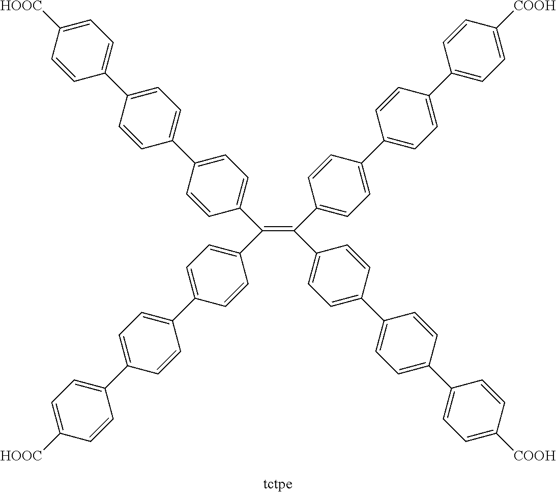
C(=C(C1=CC=C(C2=CC=C(C3=CC=C([COOH])C=C3)C=C2)C=C1)C1=CC=C(C2=CC=C(C3=CC=C([COOH])C=C3)C=C2)C=C1)(C1=CC=C(C2=CC=C(C3=CC=C([HOOC])C=C3)C=C2)C=C1)C1=CC=C(C2=CC=C(C3=CC=C([HOOC])C=C3)C=C2)C=C1
